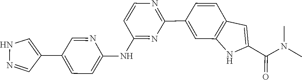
CN(C(C1=CC2=C(N1)C=C(C1=NC=CC(NC3=CC=C(C4=CNN=C4)C=N3)=N1)C=C2)=O)C
